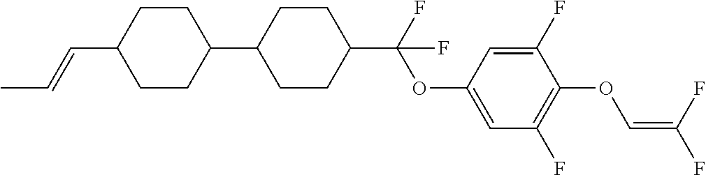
C1CC(C2CCC(C(F)(OC3=CC(F)=C(OC=C(F)F)C(F)=C3)F)CC2)CCC1C=CC
